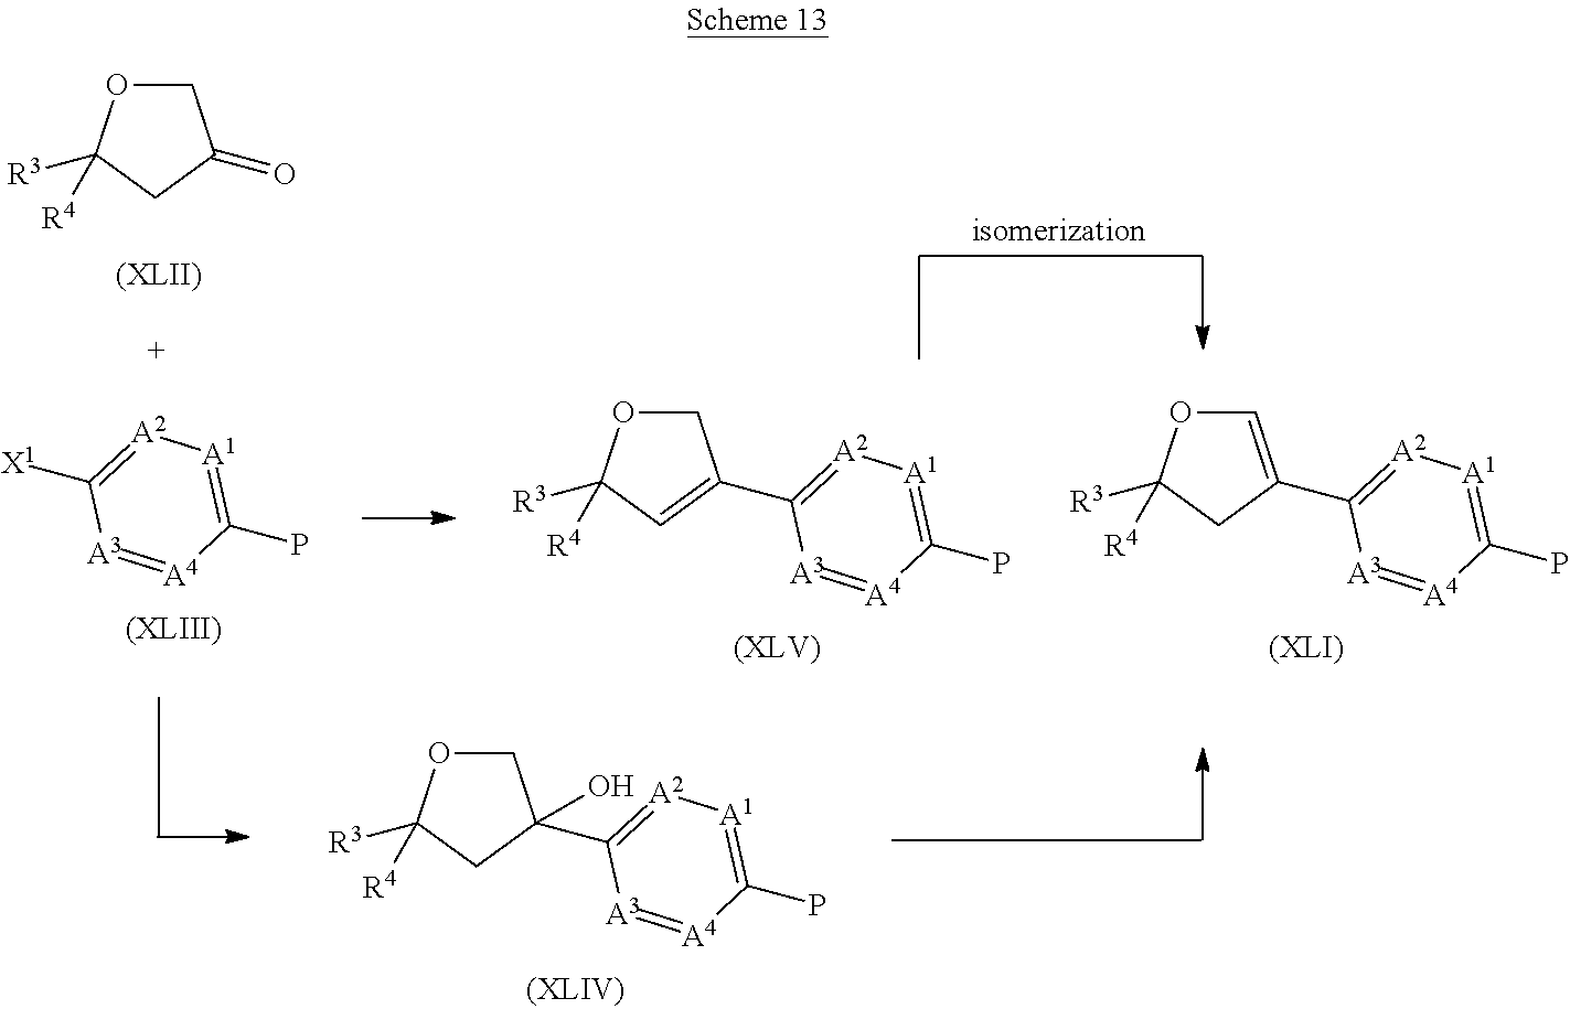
C1(C2=CC([R3])([R4])OC2)=[A2][A1]=C(P)[A4]=[A3]1.C1(C2=COC([R3])([R4])C2)=[A2][A1]=C(P)[A4]=[A3]1.C1([X1])=[A2][A1]=C(P)[A4]=[A3]1.C1(C2(O)COC([R3])([R4])C2)=[A2][A1]=C(P)[A4]=[A3]1.O=C1COC([R3])([R4])C1
